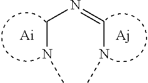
N(CN=CNC)C
